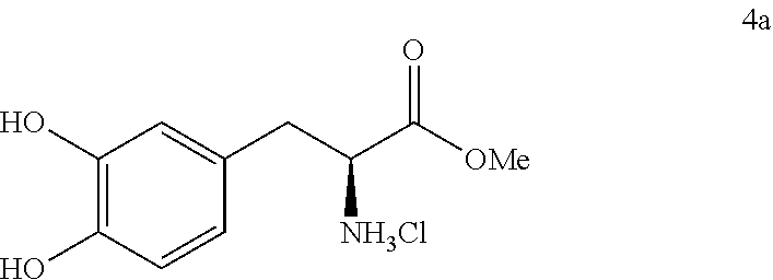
C1(O)=C(O)C=CC(CC(C([OMe])=O)[NH3Cl])=C1
